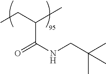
C(C)C(C)C(NCC(C)(C)C)=O
